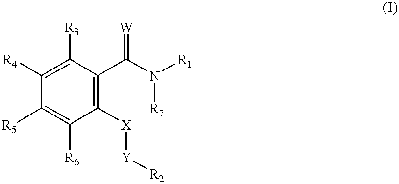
C1([R3])=C([R4])C([R5])=C([R6])C([X][Y][R2])=C1C(N([R7])[R1])=[W]
